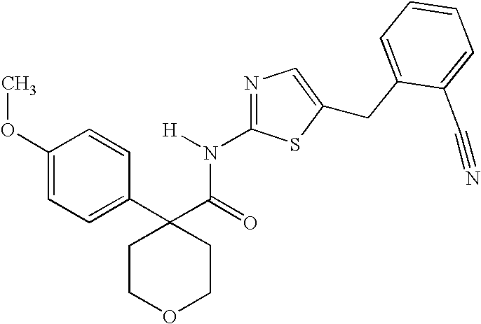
C1(OC)=CC=C(C2(C(=O)N([H])C3=NC=C(CC4=CC=CC=C4C#N)S3)CCOCC2)C=C1
